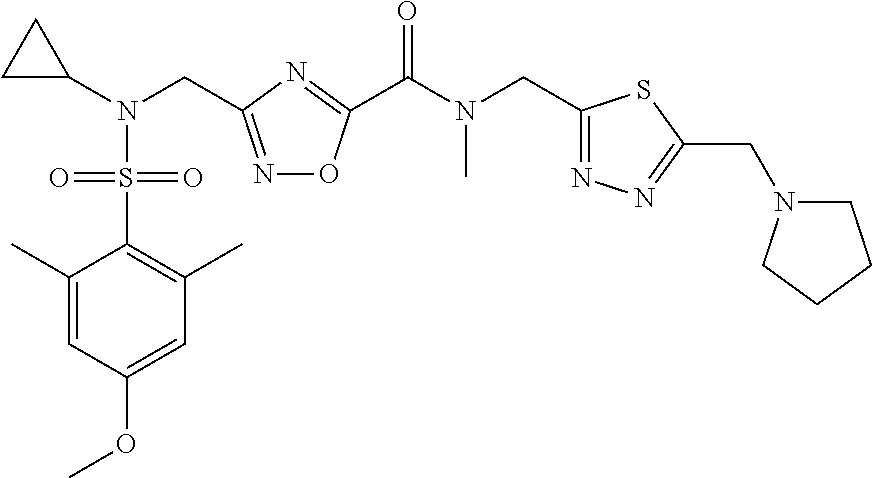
C1=C(OC)C=C(C)C(S(N(C2CC2)CC2=NOC(C(N(C)CC3=NN=C(CN4CCCC4)S3)=O)=N2)(=O)=O)=C1C
